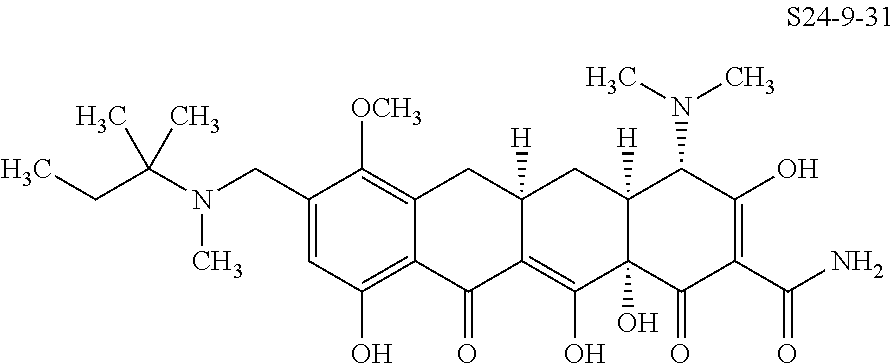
C1=C(CN(C)C(CC)(C)C)C([OCH3])=C2C(=C1O)C(=O)C1=C(O)C3(O)C([H])(CC1([H])C2)C(N(C)C)C(O)=C(C(N)=O)C3=O
